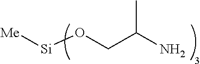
[Si](OCC(N)C)[Me]
